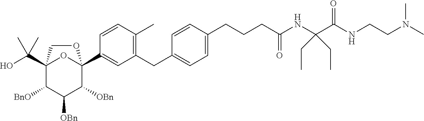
C12(C(O)(C)C)C([BnO])C([OBn])C([OBn])C(C3=CC(CC4=CC=C(CCCC(NC(C(NCCN(C)C)=O)(CC)CC)=O)C=C4)=C(C)C=C3)(O1)OC2
